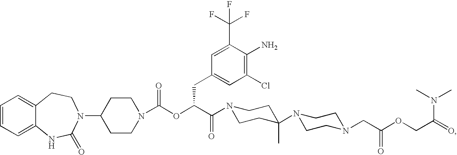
C1=CC=C2C(=C1)CCN(C1CCN(C(OC(C(=O)N3CCC(N4CCN(CC(OCC(=O)N(C)C)=O)CC4)(C)CC3)CC3=CC(Cl)=C(N)C(C(F)(F)F)=C3)=O)CC1)C(=O)N2
